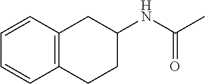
C12=C(C=CC=C1)CC(NC(C)=O)CC2
